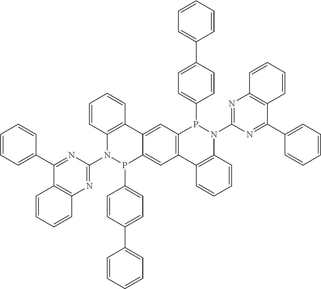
C12=C(C=C3C(=C1)P(C1=CC=C(C4=CC=CC=C4)C=C1)N(C1=NC4=C(C(C5=CC=CC=C5)=N1)C=CC=C4)C1=C3C=CC=C1)P(C1=CC=C(C3=CC=CC=C3)C=C1)N(C1=NC3=C(C(C4=CC=CC=C4)=N1)C=CC=C3)C1=C2C=CC=C1
